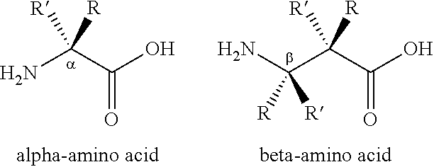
NC(C(O)=O)([R])[R].C(C(C(O)=O)([R])[R])(N)([R])[R]
